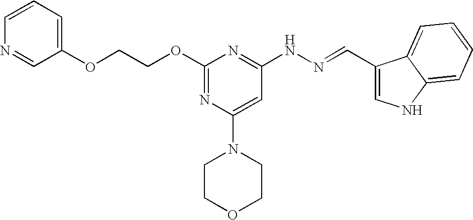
C(COC1=NC(N2CCOCC2)=CC(NN=CC2=CNC3=CC=CC=C23)=N1)OC1=CC=CN=C1
